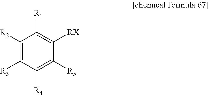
C1([R2])=C([R3])C([R4])=C([R5])C([RX])=C1[R1]
